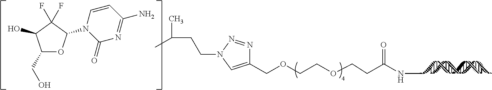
C1(COCCOCCC(NC)=O)=CN(CCC(C)C)N=N1.C1(CO)OC(N2C(=O)N=C(N)C=C2)C(F)(F)C1O
